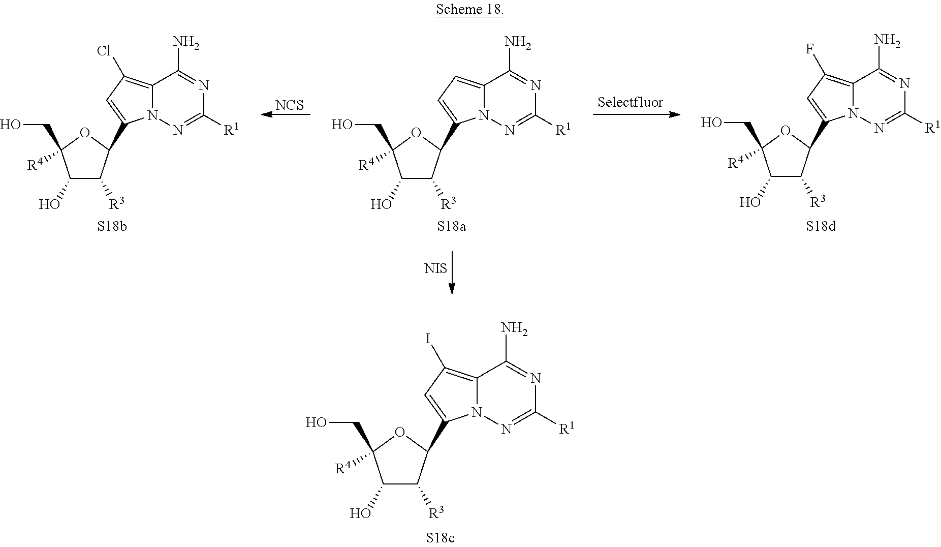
C12=C(Cl)C=C(C3C([R3])C(O)C(CO)([R4])O3)N1N=C([R1])N=C2N.[NCS].C12=CC=C(C3C([R3])C(O)C(CO)([R4])O3)N1N=C([R1])N=C2N.C12=C(F)C=C(C3C([R3])C(O)C(CO)([R4])O3)N1N=C([R1])N=C2N.[NIS].C12=C(I)C=C(C3C([R3])C(O)C(CO)([R4])O3)N1N=C([R1])N=C2N
